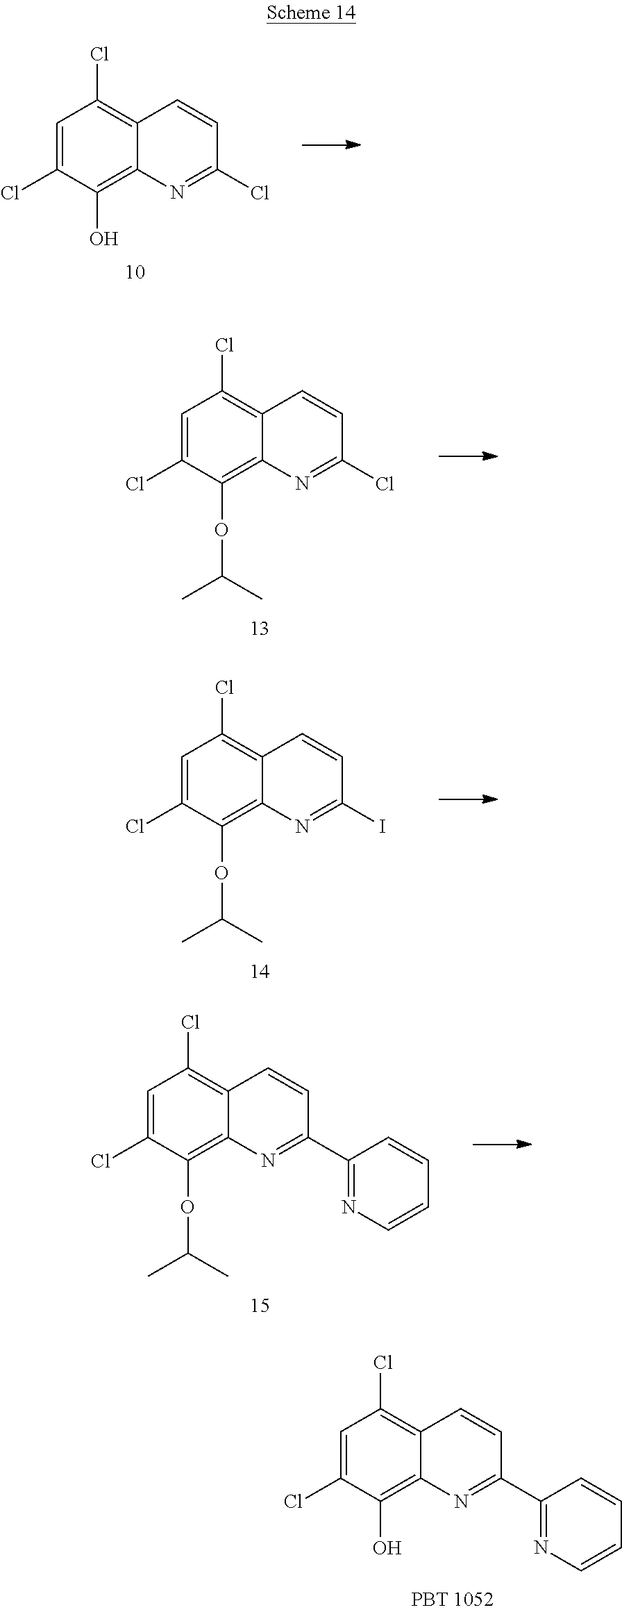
C1=C(Cl)C(O)=C2C(=C1Cl)C=CC(Cl)=N2.C1=C(Cl)C(OC(C)C)=C2C(=C1Cl)C=CC(Cl)=N2.C1=C(Cl)C(OC(C)C)=C2C(=C1Cl)C=CC(I)=N2.C1=C(Cl)C(OC(C)C)=C2C(=C1Cl)C=CC(C1=NC=CC=C1)=N2.C1=C(Cl)C(O)=C2C(=C1Cl)C=CC(C1=NC=CC=C1)=N2
